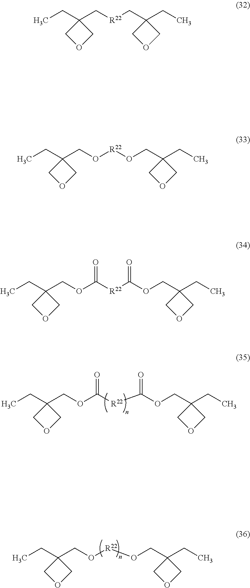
CCC1(COC([R22]C(OCC2(CC)COC2)=O)=O)COC1.CCC1(CO[R22]OCC2(CC)COC2)COC1.CCC1(C[R22]CC2(CC)COC2)COC1.CCC1(CO[R22]OCC2(CC)COC2)COC1.CCC1(COC([R22]C(OCC2(CC)COC2)=O)=O)COC1
